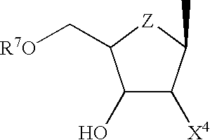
C1(O)C([X4])C(C)[Z]C1C[R7O]
